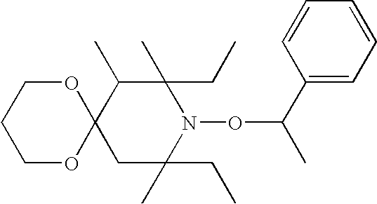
C1(CC)(C)C(C)C2(CC(CC)(C)N1OC(C)C1=CC=CC=C1)OCCCO2
